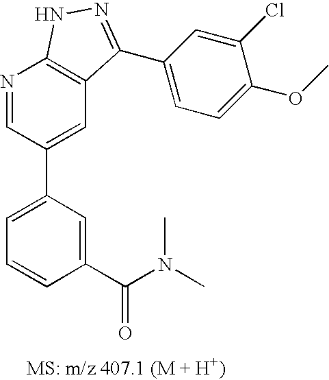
N1=CC(C2=CC=CC(C(N(C)C)=O)=C2)=CC2=C1NN=C2C1=CC=C(OC)C(Cl)=C1
